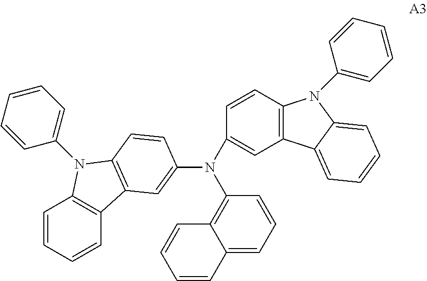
C1=CC=CC2=C1N(C1=CC=CC=C1)C1=C2C=C(N(C2=CC3=C(C=C2)N(C2=CC=CC=C2)C2=CC=CC=C32)C2=C3C(=CC=C2)C=CC=C3)C=C1
